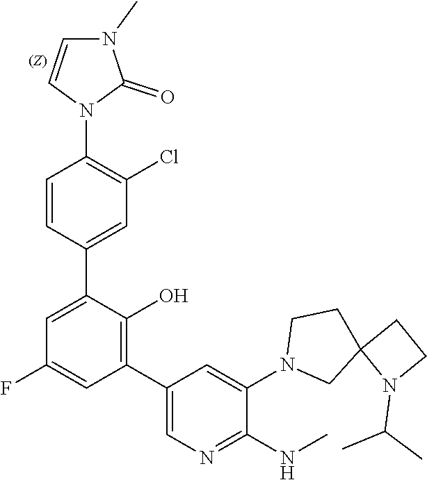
N1(C2=CC(C3=C(O)C(C4=CC(Cl)=C(N5C=CN(C)C5=O)C=C4)=CC(F)=C3)=CN=C2NC)CC2(CC1)N(C(C)C)CC2
